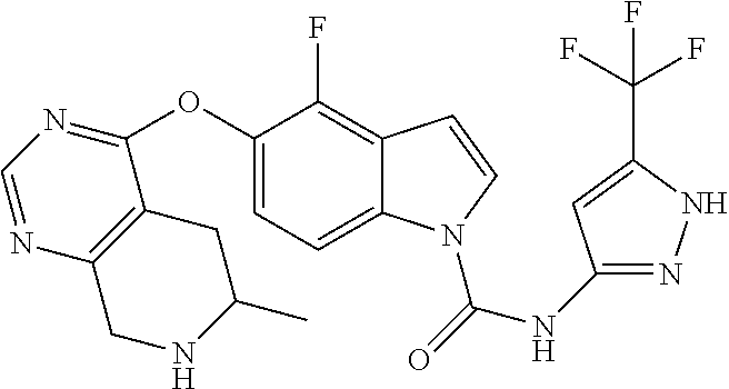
C1=C2C(=C(F)C(OC3=NC=NC4=C3CC(C)NC4)=C1)C=CN2C(NC1=NNC(C(F)(F)F)=C1)=O
